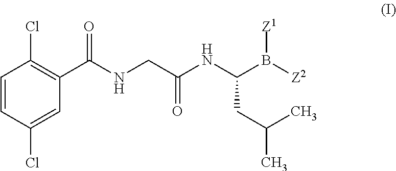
C1=CC(Cl)=CC(C(NCC(NC(B([Z2])[Z1])CC(C)C)=O)=O)=C1Cl
